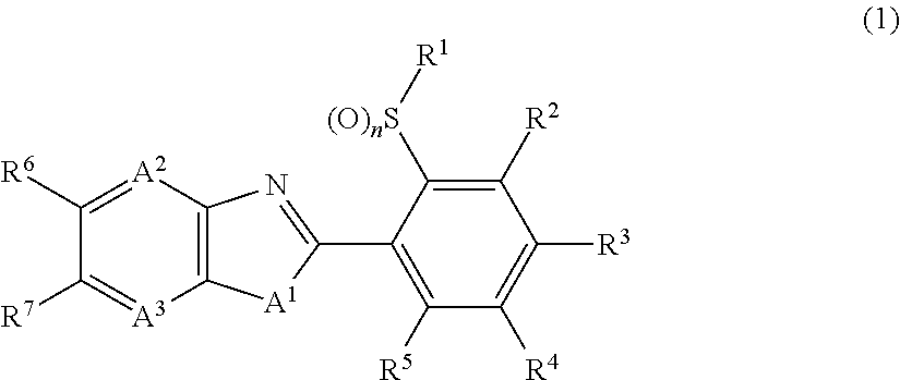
C1([R2])=C([(O)nS][R1])C(C2=NC3=C([A1]2)[A3]=C([R7])C([R6])=[A2]3)=C([R5])C([R4])=C1[R3]
